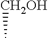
[CH2OH]C
